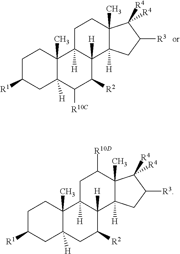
C1C([R1])CC2([H])C(C)(C1)C1([H])C([H])(C([R2])C2)C2([H])C(C)(C([R10D])C1)C([R4])([R4])C([R3])C2.C1C([R1])CC2([H])C(C)(C1)C1([H])C([H])(C([R2])C2[R10C])C2([H])C(C)(CC1)C([R4])([R4])C([R3])C2
